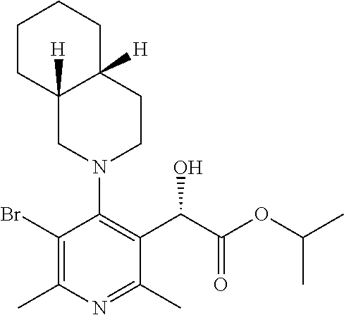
BrC1=C(C)N=C(C)C(C(C(OC(C)C)=O)O)=C1N1CC2([H])C([H])(CC1)CCCC2
